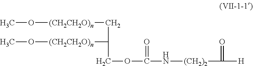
CO[(CH2CH2O)n]CC([(CH2CH2O)n]OC)COC(N[(CH2)2]C(=O)[H])=O
